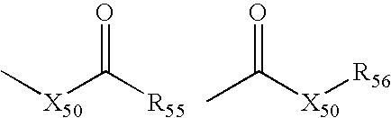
C[X50]C([R55])=O.CC([X50][R56])=O
